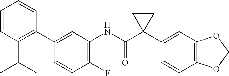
C1(C2=C(C(C)C)C=CC=C2)=CC(NC(C2(C3=CC4=C(C=C3)OCO4)CC2)=O)=C(F)C=C1
